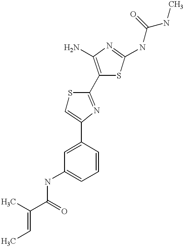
C(C(=O)NC1=CC=CC(C2=CSC(C3=C(N)N=C(NC(NC)=O)S3)=N2)=C1)(C)=CC
